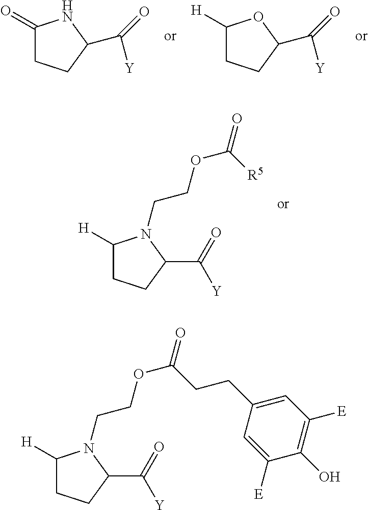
C1([H])CCC(C(=O)[Y])N1CCOC(=O)[R5].C1(=O)CCC(C([Y])=O)N1.C1([H])CCC(C([Y])=O)O1.C1([H])CCC(C(=O)[Y])N1CCOC(=O)CCC1=CC([E])=C(O)C([E])=C1
